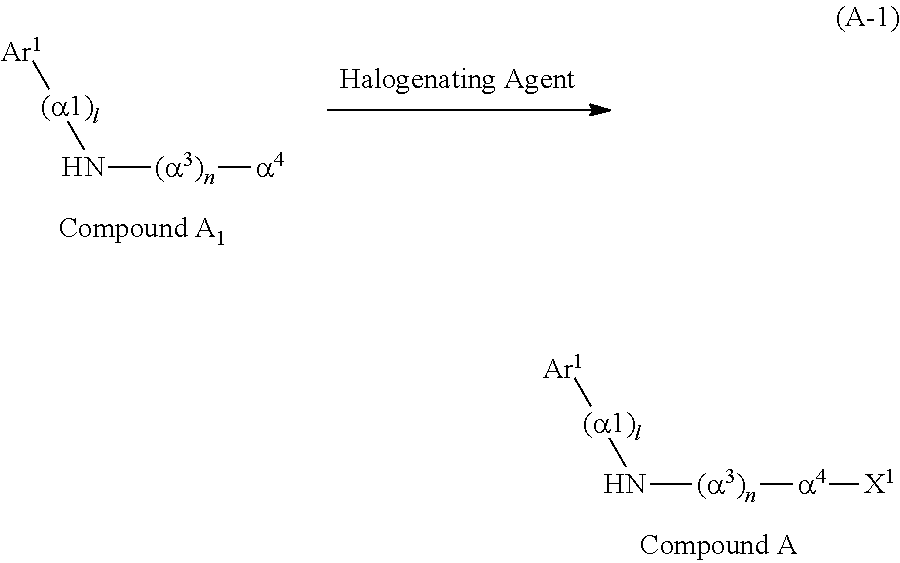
[(a1)l](N[(a3)n][a4])[Ar1].[(a1)l](N[(a3)n][a4][X1])[Ar1]
